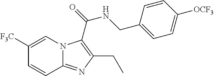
C1([F3C])=CN2C(=NC(CC)=C2C(NCC2=CC=C([OCF3])C=C2)=O)C=C1
